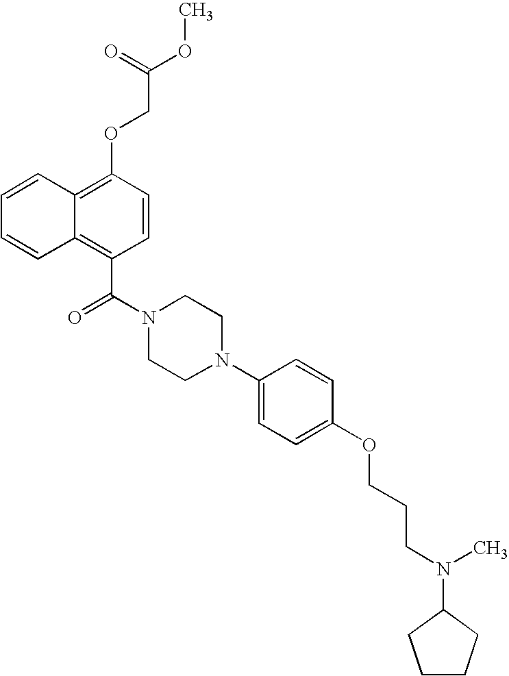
C1=CC2=C(OCC(OC)=O)C=CC(C(N3CCN(C4=CC=C(OCCCN(C)C5CCCC5)C=C4)CC3)=O)=C2C=C1
